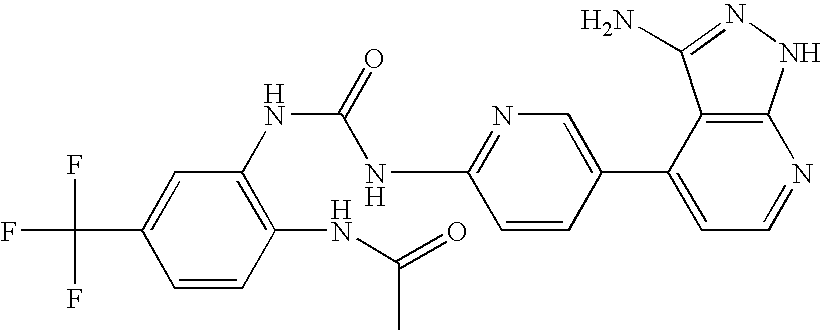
N(C(NC1=NC=C(C2=CC=NC3=C2C(N)=NN3)C=C1)=O)C1=C(NC(=O)C)C=CC(C(F)(F)F)=C1
